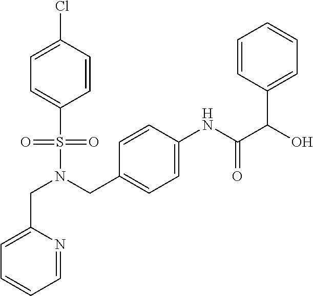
C(N(S(C1=CC=C(Cl)C=C1)(=O)=O)CC1=CC=C(NC(C(O)C2=CC=CC=C2)=O)C=C1)C1=CC=CC=N1
